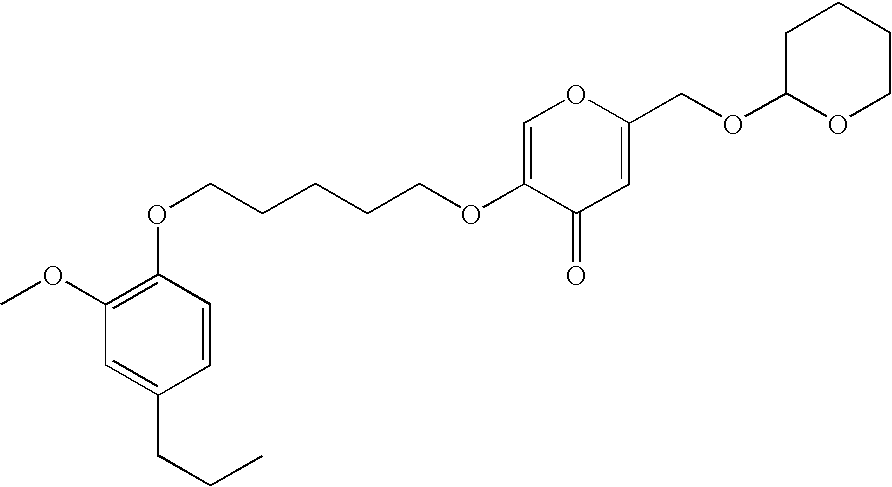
C1=C(OCCCCCOC2=C(OC)C=C(CCC)C=C2)C(=O)C=C(COC2CCCCO2)O1
